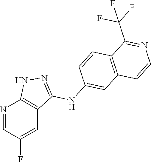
N1=CC(F)=CC2=C1NN=C2NC1=CC2=C(C=C1)C(C(F)(F)F)=NC=C2
